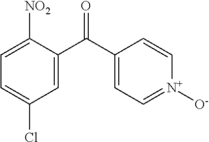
C1=C(C(C2=CC=[N+]([O-])C=C2)=O)C([NO2])=CC=C1Cl
